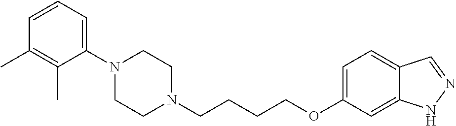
C1N(C2=CC=CC(C)=C2C)CCN(CCCCOC2=CC=C3C(=C2)NN=C3)C1
